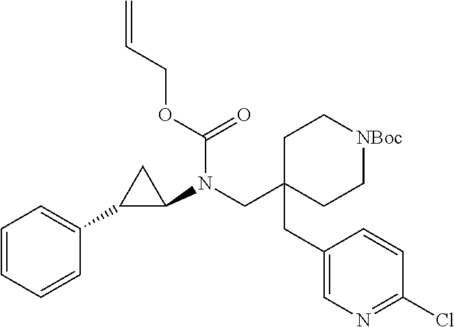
C1C(CC2=CN=C(Cl)C=C2)(CN(C2CC2C2=CC=CC=C2)C(OCC=C)=O)CC[NBoc]C1
